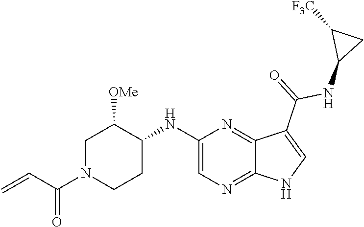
C1N(C(C=C)=O)CCC(NC2=CN=C3C(=N2)C(C(=O)NC2CC2[F3C])=CN3)C1[OMe]
